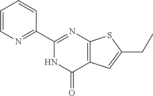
C1(C2=NC=CC=C2)=NC2=C(C(=O)N1)C=C(CC)S2
